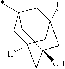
C1C2([H])CC3(O)CC([H])(CC1(*)C3)C2
